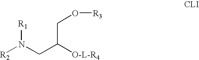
[R2]N(CC([O-L-R4])CO[R3])[R1]
